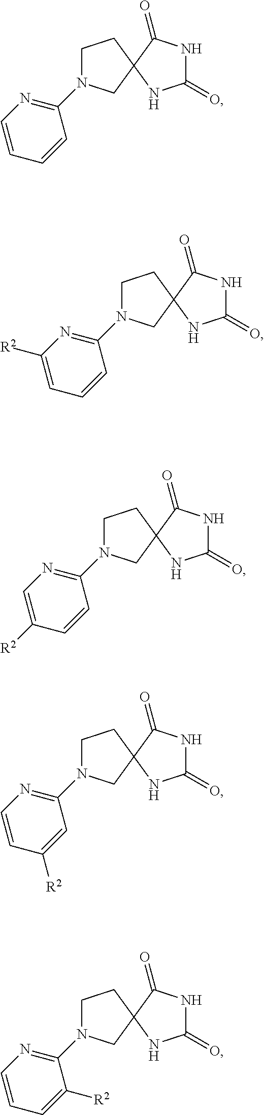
C1(=O)NC(=O)C2(N1)CCN(C1=NC=CC=C1)C2.C1(=O)NC(=O)C2(N1)CCN(C1=NC([R2])=CC=C1)C2.C1(=O)NC(=O)C2(N1)CCN(C1=NC=C([R2])C=C1)C2.C1(=O)NC(=O)C2(N1)CCN(C1=NC=CC([R2])=C1)C2.C1(=O)NC(=O)C2(N1)CCN(C1=NC=CC=C1[R2])C2
